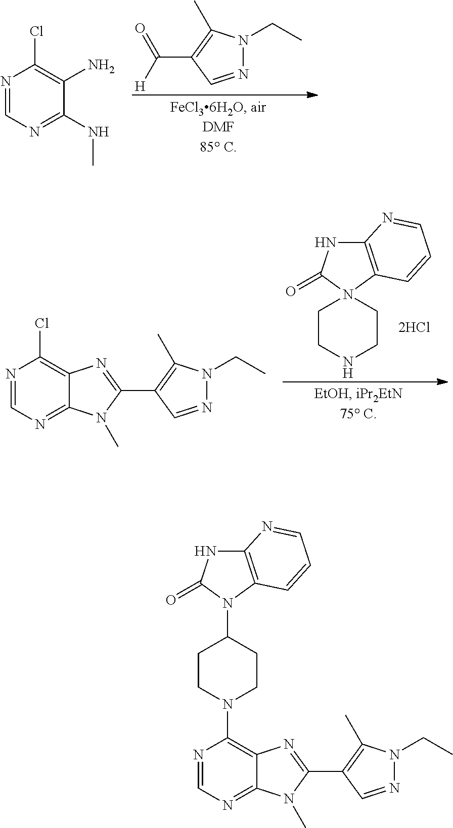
O=C([H])C1=C(C)N(CC)N=C1.ClC1=C(N)C(NC)=NC=N1.C12=C(N3(C(=O)N1)CCNCC3)C=CC=N2.ClC1=C2C(=NC=N1)N(C)C(C1=C(C)N(CC)N=C1)=N2.C12=C(N(C3CCN(C4=C5C(=NC=N4)N(C)C(C4=C(C)N(CC)N=C4)=N5)CC3)C(=O)N1)C=CC=N2
